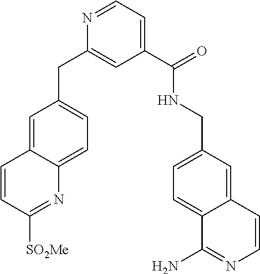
C1(C(NCC2=CC=C3C(=C2)C=CN=C3N)=O)=CC=NC(CC2=CC=C3C(=C2)C=CC([SO2Me])=N3)=C1
